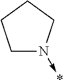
C1N(->*)CCC1
